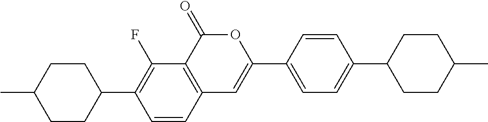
C12=C(C(=O)OC(C3=CC=C(C4CCC(C)CC4)C=C3)=C1)C(F)=C(C1CCC(C)CC1)C=C2
